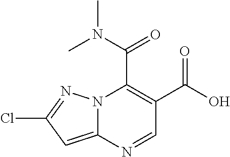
N12C(=CC(Cl)=N1)N=CC(C(O)=O)=C2C(N(C)C)=O
